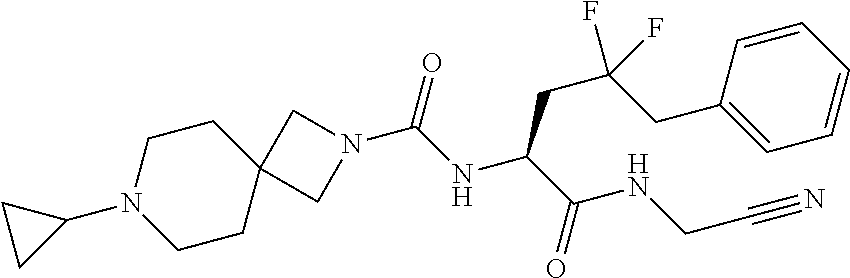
C12(CCN(C3CC3)CC1)CN(C(NC(C(=O)NCC#N)CC(CC1=CC=CC=C1)(F)F)=O)C2
